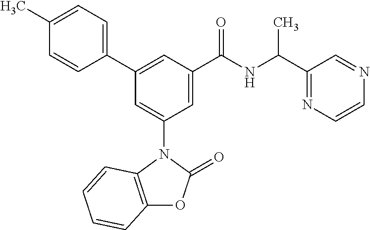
C1(C)=CC=C(C2=CC(C(NC(C3=NC=CN=C3)C)=O)=CC(N3C4=C(OC3=O)C=CC=C4)=C2)C=C1
